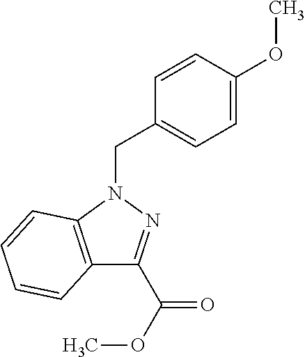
C12=C(N(CC3=CC=C(OC)C=C3)N=C1C(OC)=O)C=CC=C2
